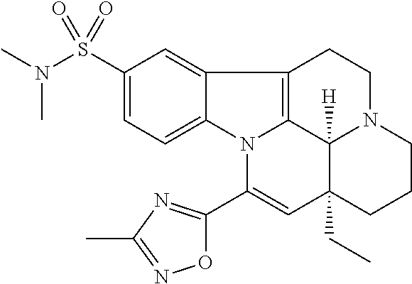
C1=C(S(N(C)C)(=O)=O)C=C2C(=C1)N1C3=C2CCN2C3([H])C(CC)(C=C1C1=NC(C)=NO1)CCC2
